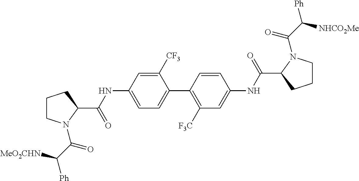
C1([CF3])=CC(NC(C2CCCN2C(C([MeO2CHN])[Ph])=O)=O)=CC=C1C1=C([F3C])C=C(NC(C2CCCN2C(C([NHCO2Me])[Ph])=O)=O)C=C1
